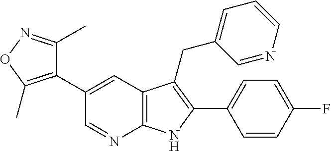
C1(C2=C(C)ON=C2C)=CC2=C(N=C1)NC(C1=CC=C(F)C=C1)=C2CC1=CC=CN=C1
